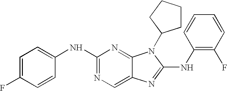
C1(NC2=NC=C3C(=N2)N(C2CCCC2)C(NC2=C(F)C=CC=C2)=N3)=CC=C(F)C=C1
